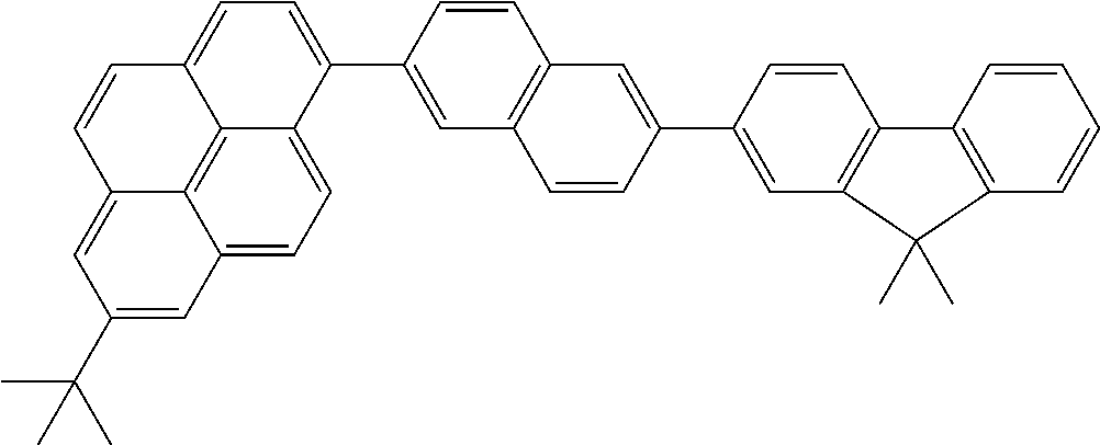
C12=CC=C3C4=C1C(=CC(C(C)(C)C)=C2)C=CC4=CC=C3C1=CC2=C(C=C1)C=C(C1=CC3=C(C=C1)C1=C(C=CC=C1)C3(C)C)C=C2
